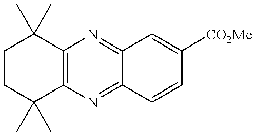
C1CC(C)(C)C2=C(C1(C)C)N=C1C(=N2)C=CC([CO2Me])=C1
